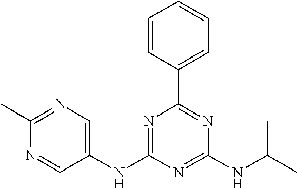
C1=CC(C2=NC(NC(C)C)=NC(NC3=CN=C(C)N=C3)=N2)=CC=C1
